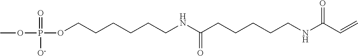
COP(=O)([O-])OCCCCCCNC(CCCCCNC(=O)C=C)=O
